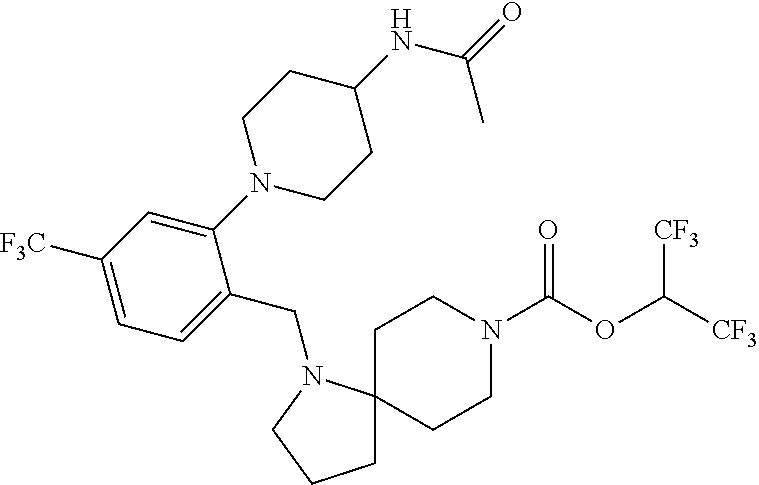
C1C2(N(CC3=CC=C([F3C])C=C3N3CCC(NC(=O)C)CC3)CC1)CCN(C(OC([CF3])[CF3])=O)CC2
